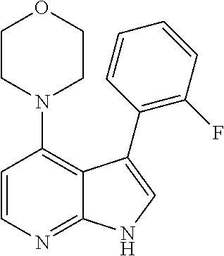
C1=CN=C2C(=C1N1CCOCC1)C(C1=C(F)C=CC=C1)=CN2
